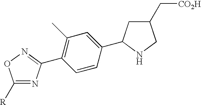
C1=CC(C2CC(C[CO2H])CN2)=CC(C)=C1C1=NOC([R])=N1
